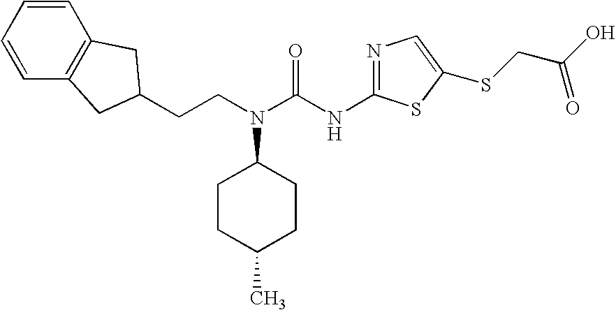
C(CN(C(NC1=NC=C(SCC(O)=O)S1)=O)C1CCC(C)CC1)C1CC2=C(C=CC=C2)C1
